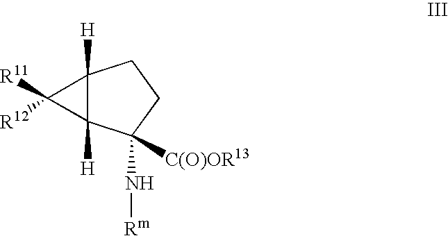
C12([H])C([H])(C(N[Rm])([C(O)OR13])CC1)C2([R11])[R12]
